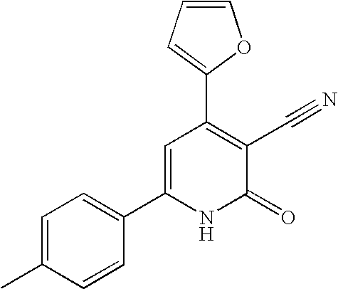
C1=C(C)C=CC(C2=CC(C3=CC=CO3)=C(C#N)C(=O)N2)=C1
